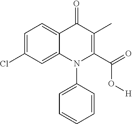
C1=C(Cl)C=C2C(=C1)C(=O)C(C)=C(C(=O)O[H])N2C1=CC=CC=C1
